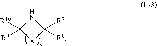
N1C([R10])([R9])[X]C1([R7])[R8]
